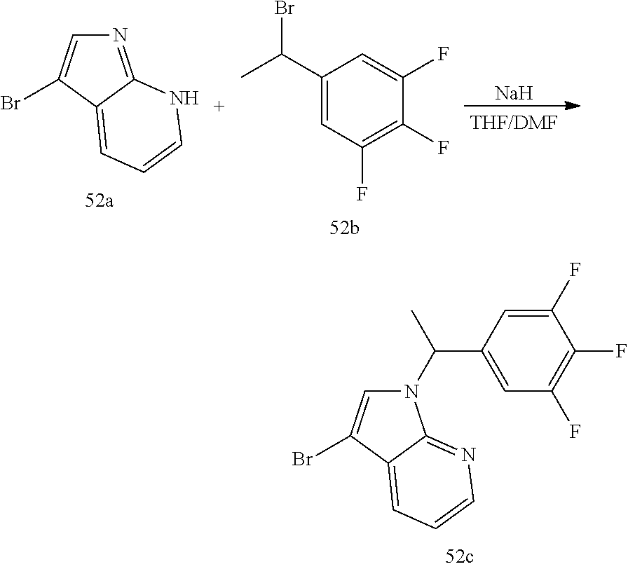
N1=C2C(=CC=CN2)C(Br)=C1.C1(C(C)Br)=CC(F)=C(F)C(F)=C1.[Na].N1(C(C2=CC(F)=C(F)C(F)=C2)C)C=C(Br)C2=CC=CN=C12
